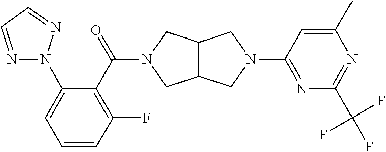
C12C(CN(C(=O)C3=C(F)C=CC=C3N3N=CC=N3)C1)CN(C1=NC(C(F)(F)F)=NC(C)=C1)C2
